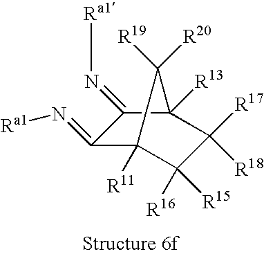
C1(=N[Ra1])C2([R11])C([R15])([R16])C([R17])([R18])C([R13])(C1=N[Ra1])C2([R20])[R19]
